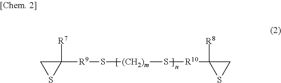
C1([R7])([R9]S[(CH2)m]S[R10]C2([R8])SC2)CS1
